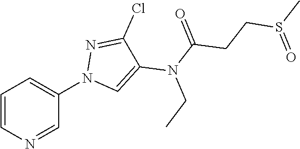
C1=CN=CC(N2C=C(N(C(=O)CCS(C)=O)CC)C(Cl)=N2)=C1
